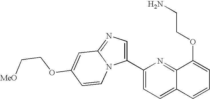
C12=CC=C(C3=CN=C4N3C=CC(OCC[MeO])=C4)N=C1C(OCCN)=CC=C2
